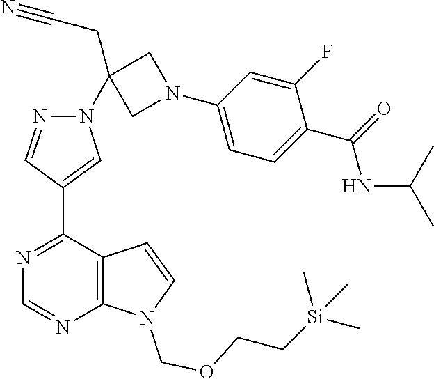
N1=C(C2=CN(C3(CC#N)CN(C4=CC=C(C(=O)NC(C)C)C(F)=C4)C3)N=C2)C2=C(N=C1)N(COCC[Si](C)(C)C)C=C2
